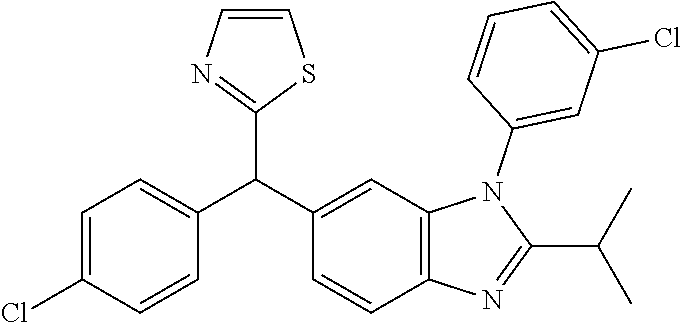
C1=CN=C(C(C2=CC3=C(C=C2)N=C(C(C)C)N3C2=CC(Cl)=CC=C2)C2=CC=C(Cl)C=C2)S1
